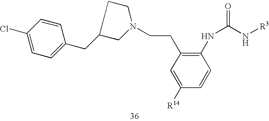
C1(CC2=CC=C(Cl)C=C2)CN(CCC2=C(NC(N[R3])=O)C=CC([R14])=C2)CC1
